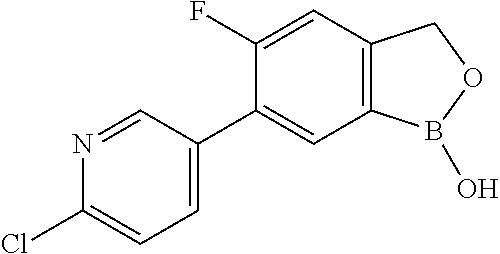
C12=C(C=C(F)C(C3=CC=C(Cl)N=C3)=C1)COB2O
